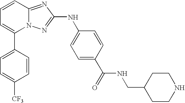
C1(C2=CC=C([CF3])C=C2)=CC=CC2=NC(NC3=CC=C(C(NCC4CCNCC4)=O)C=C3)=NN12
